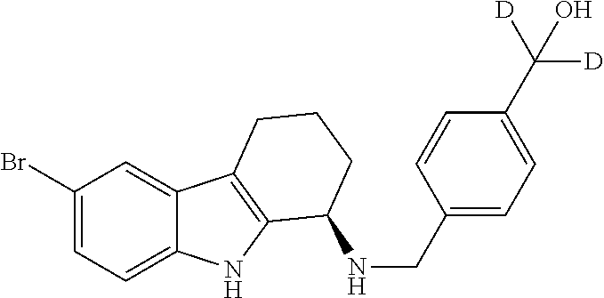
C1(Br)=CC=C2C(=C1)C1=C(N2)C(NCC2=CC=C(C([D])([D])O)C=C2)CCC1
